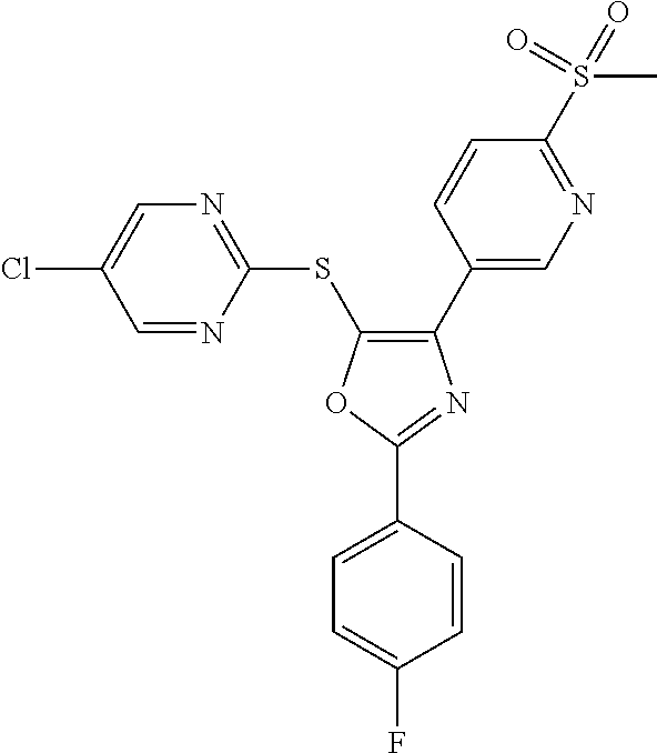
C1=NC(SC2=C(C3=CN=C(S(=O)(C)=O)C=C3)N=C(C3=CC=C(F)C=C3)O2)=NC=C1Cl
